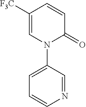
C1([F3C])=CN(C2=CC=CN=C2)C(=O)C=C1
